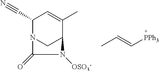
C(C1N2CC(C(C)=C1)N([OSO3-])C2=O)#N.CC=C[PPh3]
